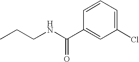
CCCNC(=O)C1=CC(Cl)=CC=C1
